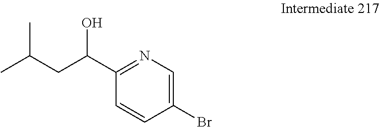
C1(Br)=CN=C(C(CC(C)C)O)C=C1
